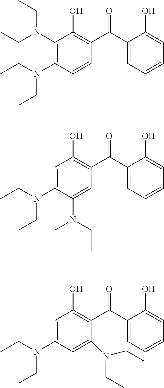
O=C(C1=CC=CC=C1O)C1=C(O)C(N(CC)CC)=C(N(CC)CC)C=C1.O=C(C1=CC=CC=C1O)C1=C(O)C=C(N(CC)CC)C(N(CC)CC)=C1.O=C(C1=CC=CC=C1O)C1=C(O)C=C(N(CC)CC)C=C1N(CC)CC
